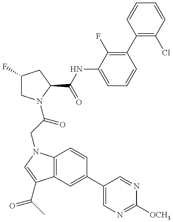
C1(F)CN(C(CN2C3=C(C(C(C)=O)=C2)C=C(C2=CN=C([OCH3])N=C2)C=C3)=O)C(C(=O)NC2=CC=CC(C3=C(Cl)C=CC=C3)=C2F)C1
